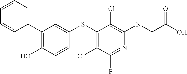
N(C1=C(Cl)C(SC2=CC(C3=CC=CC=C3)=C(O)C=C2)=C(Cl)C(F)=N1)CC(O)=O
